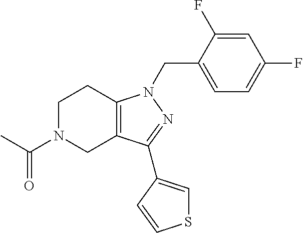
C1N(C(C)=O)CC2=C(C1)N(CC1=CC=C(F)C=C1F)N=C2C1=CSC=C1
